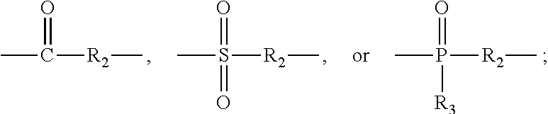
CP(=O)([R2]C)[R3].CS(=O)([R2]C)=O.CC(=O)[R2]C
